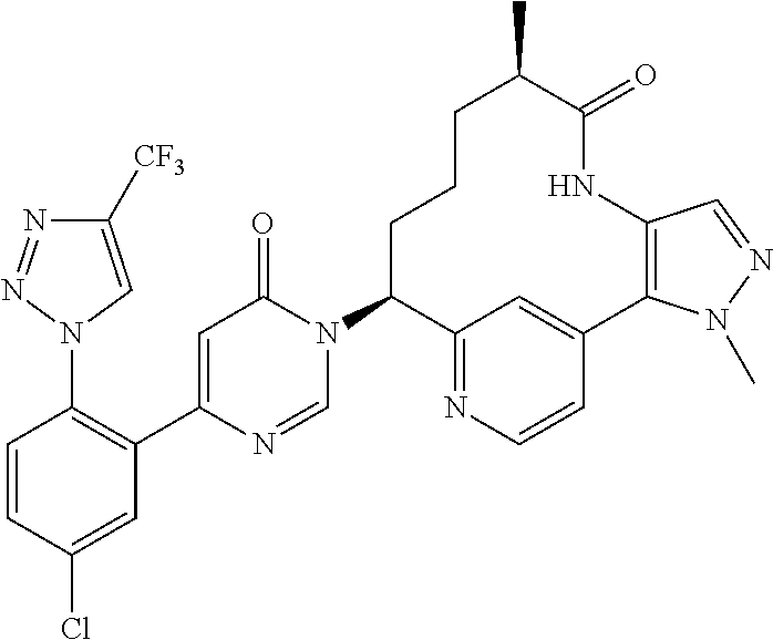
C1C(N2C(=O)C=C(C3=C(N4C=C([CF3])N=N4)C=CC(Cl)=C3)N=C2)C2=NC=CC(=C2)C2=C(C=NN2C)NC(=O)C(C)CC1
